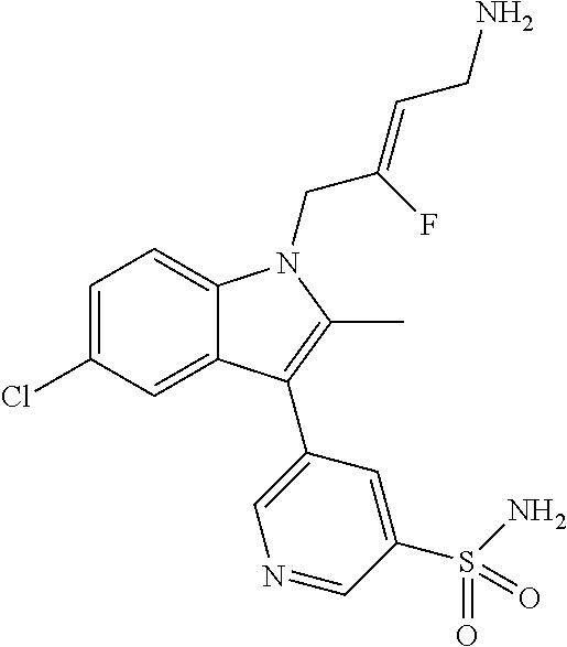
C1=C(Cl)C=C2C(=C1)N(CC(=CCN)F)C(C)=C2C1=CN=CC(S(N)(=O)=O)=C1
